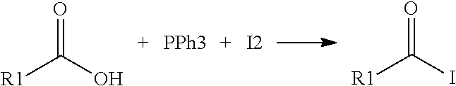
[R1]C(O)=O.[PPh3].[I2].[R1]C(I)=O
